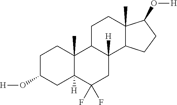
C1C(O[H])CC2([H])C(C)(C1)C1C([H])(CC2(F)F)C2C(C)(CC1)C(O[H])CC2
